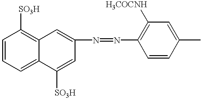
C1=CC=C2C(=C1[SO3H])C=C(N=NC1=C([H3COCNH])C=C(C)C=C1)C=C2[SO3H]
